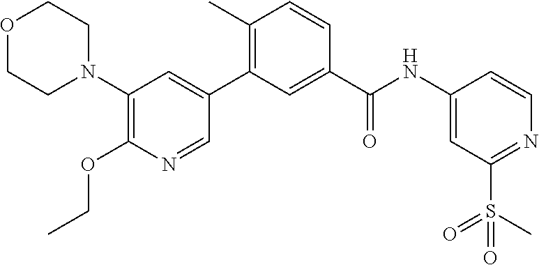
C1(N2CCOCC2)=C(OCC)N=CC(C2=C(C)C=CC(C(NC3=CC(S(C)(=O)=O)=NC=C3)=O)=C2)=C1
